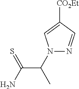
N1(C(C(N)=S)C)N=CC([CO2Et])=C1
